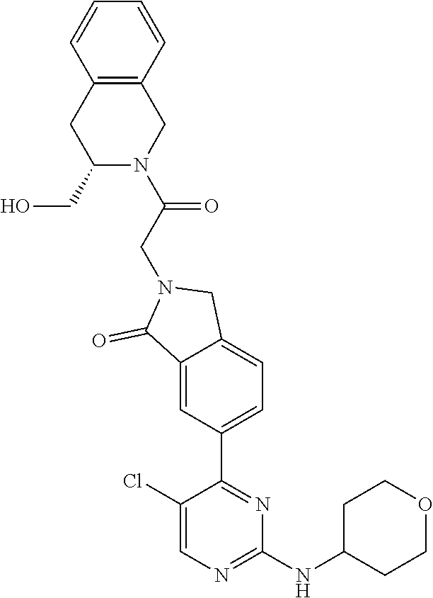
C1(NC2CCOCC2)=NC=C(Cl)C(C2=CC=C3C(=C2)C(=O)N(CC(N2CC4=C(CC2CO)C=CC=C4)=O)C3)=N1
